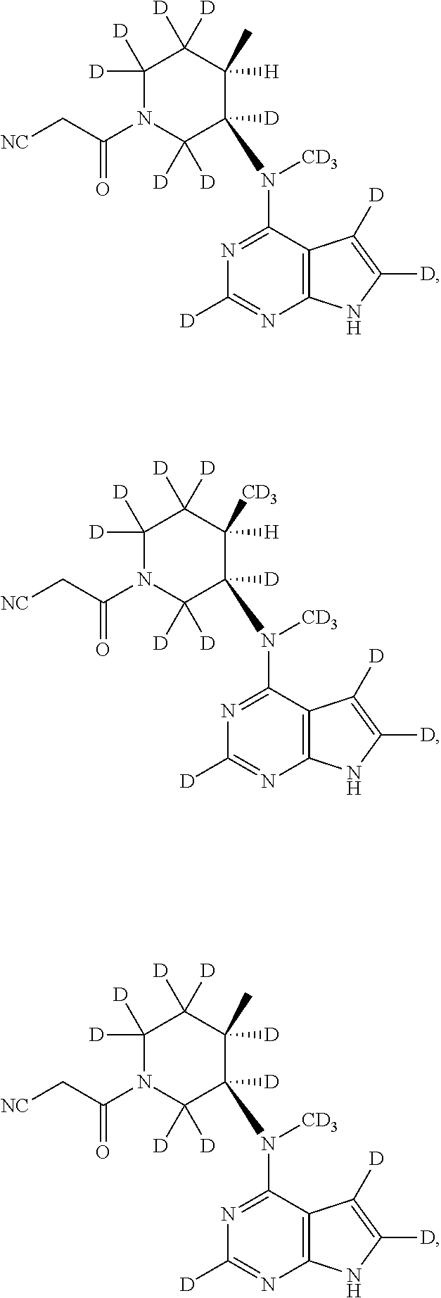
C12=C(C(N([CD3])C3([D])C([D])([D])N(C(C[NC])=O)C([D])([D])C([D])([D])C3([H])C)=NC([D])=N1)C([D])=C([D])N2.C12=C(C(N([CD3])C3([D])C([D])([D])N(C(C[NC])=O)C([D])([D])C([D])([D])C3([H])[CD3])=NC([D])=N1)C([D])=C([D])N2.C12=C(C(N([CD3])C3([D])C([D])([D])N(C(C[NC])=O)C([D])([D])C([D])([D])C3([D])C)=NC([D])=N1)C([D])=C([D])N2
